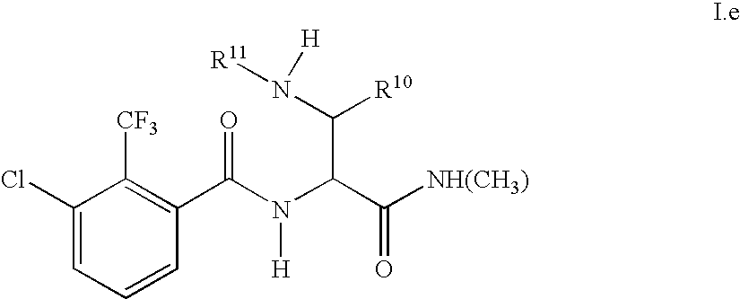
C1(Cl)=CC=CC(C(N(C(C([NH(CH3)])=O)C(N([R11])[H])[R10])[H])=O)=C1[CF3]
